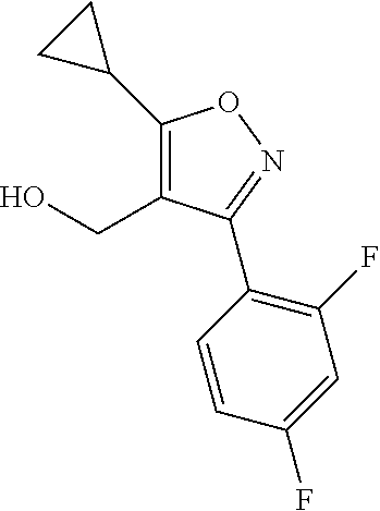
C1(F)=C(C2=NOC(C3CC3)=C2CO)C=CC(F)=C1
